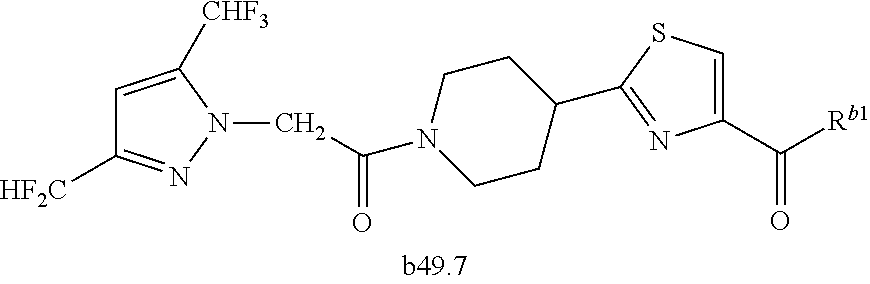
C1=C([CHF3])N(CC(=O)N2CCC(C3=NC(C([Rb1])=O)=CS3)CC2)N=C1[HF2C]
